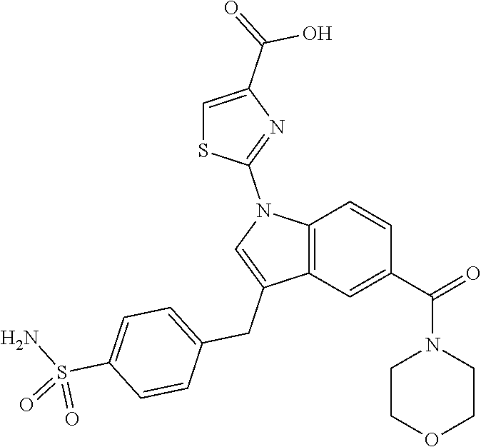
C12=C(C=C(C(=O)N3CCOCC3)C=C1)C(CC1=CC=C(S(N)(=O)=O)C=C1)=CN2C1=NC(C(O)=O)=CS1
